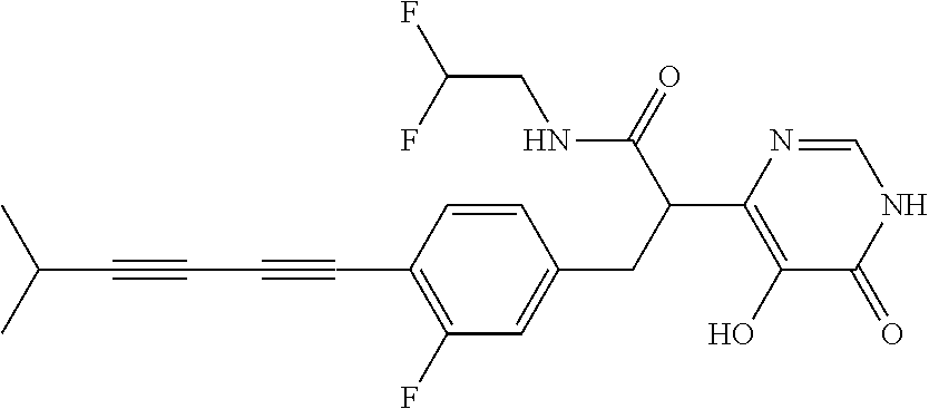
C1(C#CC#CC(C)C)=C(F)C=C(CC(C2=C(O)C(=O)NC=N2)C(NCC(F)F)=O)C=C1
